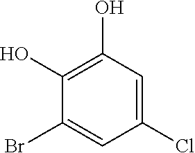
C1(O)=C(O)C=C(Cl)C=C1Br
